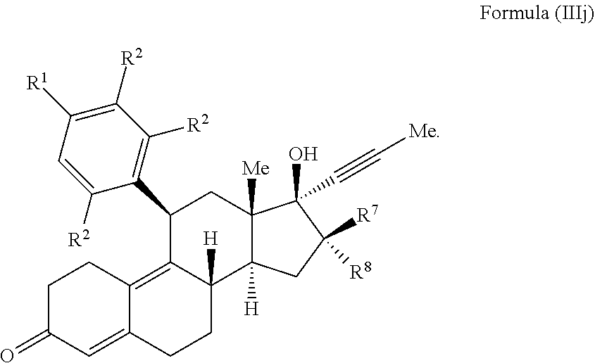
C1(C2=C([R2])C([R2])=C([R1])C=C2[R2])C2=C3C(=CC(=O)CC3)CCC2([H])C2([H])C([Me])(C1)C(O)(C#C[Me])C([R8])([R7])C2
